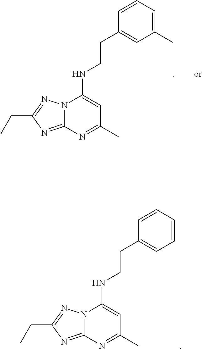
N12C(=NC(CC)=N1)N=C(C)C=C2NCCC1=CC=CC=C1.N12C(=NC(CC)=N1)N=C(C)C=C2NCCC1=CC(C)=CC=C1
